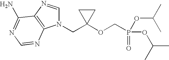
N1(CC2(OCP(=O)(OC(C)C)OC(C)C)CC2)C=NC2=C1N=CN=C2N
